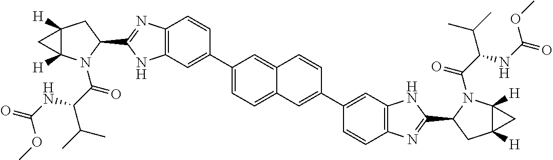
C1(C2=CC3=C(C=C2)N=C(C2CC4([H])C([H])(N2C(=O)C(NC(OC)=O)C(C)C)C4)N3)=CC=C2C(=C1)C=CC(C1=CC3=C(C=C1)N=C(C1CC4([H])C([H])(N1C(=O)C(C(C)C)NC(OC)=O)C4)N3)=C2
